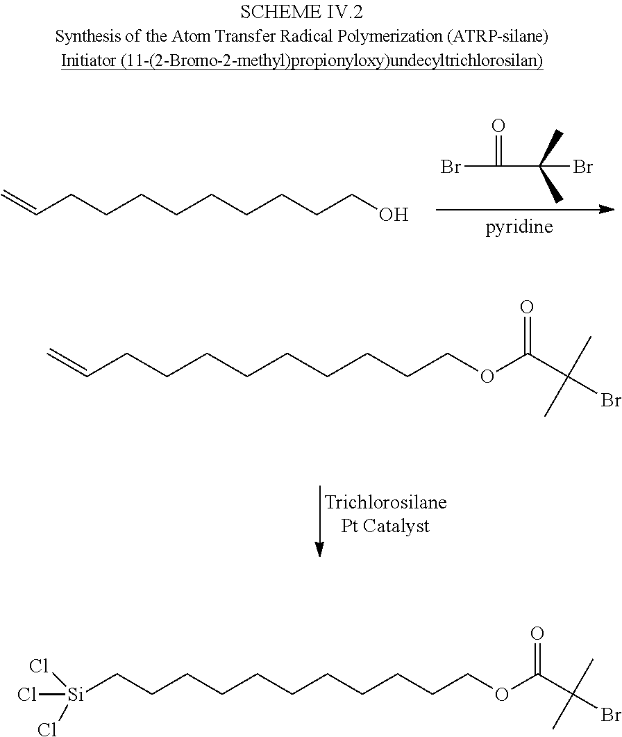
C(CCCCCCCCCOC(C(Br)(C)C)=O)=C.C(CCCCCCCCCO)=C.BrC(=O)C(C)(C)Br.C(CCCCCCCCCOC(C(Br)(C)C)=O)C[Si](Cl)(Cl)Cl
